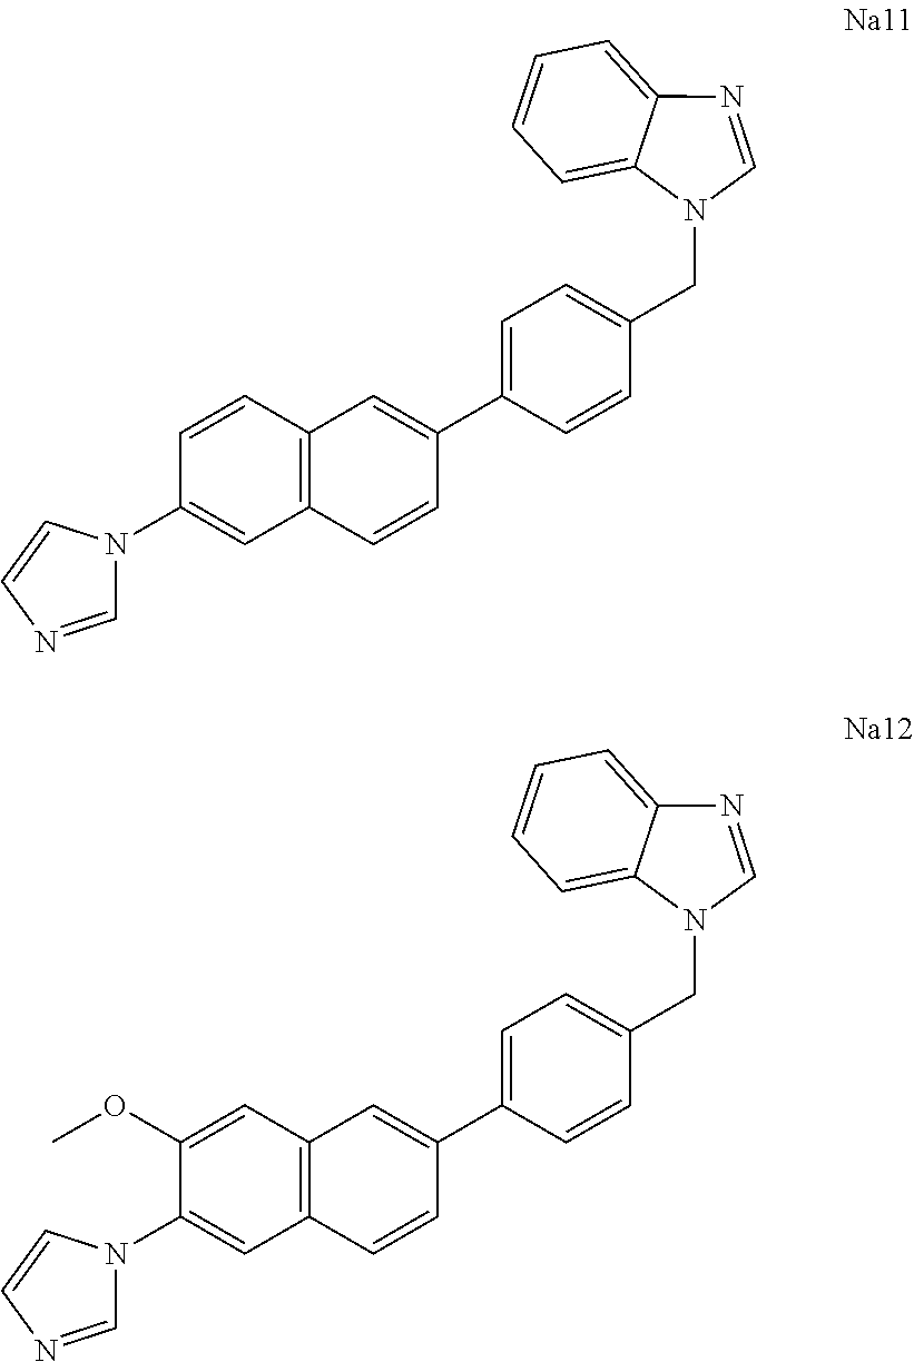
C1=CC=C2C(=C1)N=CN2CC1=CC=C(C2=CC3=C(C=C2)C=C(N2C=NC=C2)C=C3)C=C1.C1=CC=C2C(=C1)N=CN2CC1=CC=C(C2=CC3=C(C=C2)C=C(N2C=NC=C2)C(OC)=C3)C=C1
